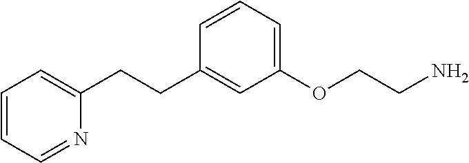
C1=CC=NC(CCC2=CC(OCCN)=CC=C2)=C1
